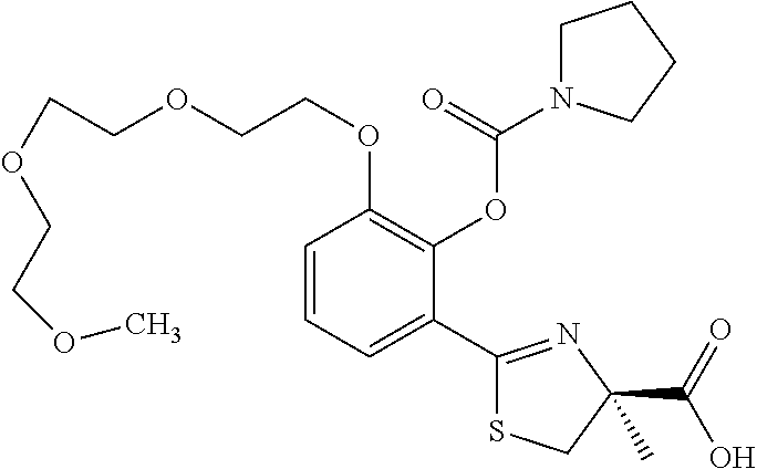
C1=CC=C(C2=NC(C(O)=O)(C)CS2)C(OC(N2CCCC2)=O)=C1OCCOCCOCCOC
